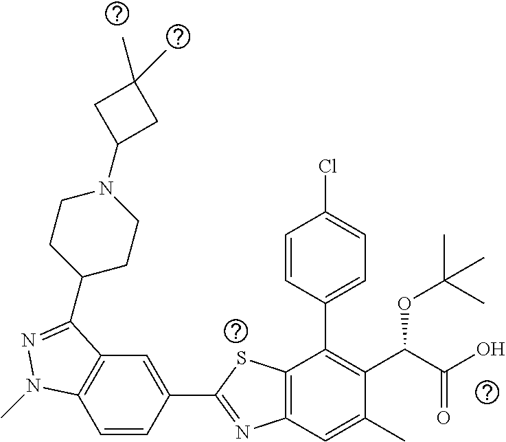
C1=CC(C2=NC3=C(S2)C(C2=CC=C(Cl)C=C2)=C(C(C(O)=O)OC(C)(C)C)C(C)=C3)=CC2=C1N(C)N=C2C1CCN(C2CC(C)(C)C2)CC1
